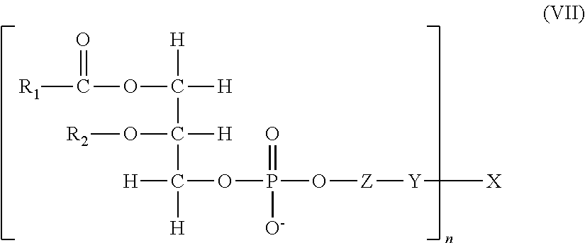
[H]C(C(C([H])(OP(=O)([O-])O[Z][Y][X])[H])(O[R2])[H])(OC([R1])=O)[H]
